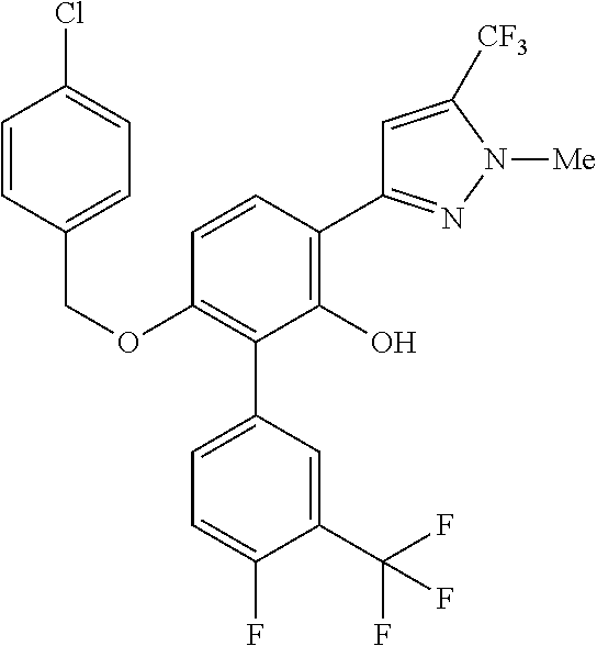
C1(OCC2=CC=C(Cl)C=C2)=C(C2=CC=C(F)C(C(F)(F)F)=C2)C(O)=C(C2=NN([Me])C([CF3])=C2)C=C1
